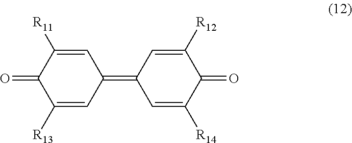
C1([R13])=CC(=C2C=C([R14])C(=O)C([R12])=C2)C=C([R11])C1=O
